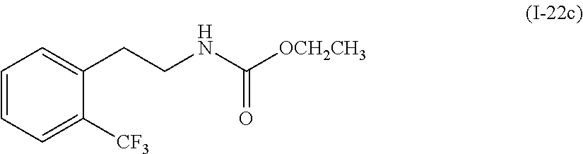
C1=CC=C([CF3])C(CCNC([OCH2CH3])=O)=C1
